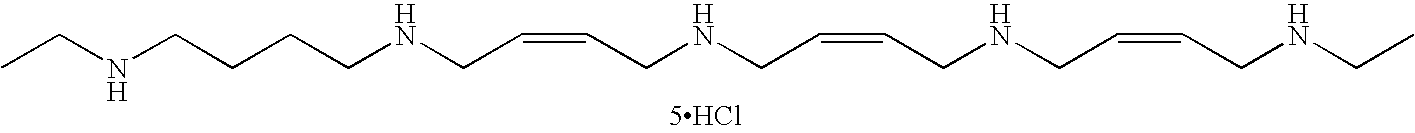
CCNCCCCNCC=CCNCC=CCNCC=CCNCC.[5HCl]
